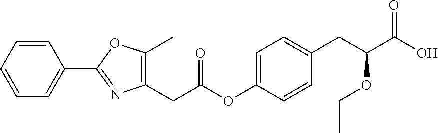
C1(C)=C(CC(OC2=CC=C(CC(C(O)=O)OCC)C=C2)=O)N=C(C2=CC=CC=C2)O1
